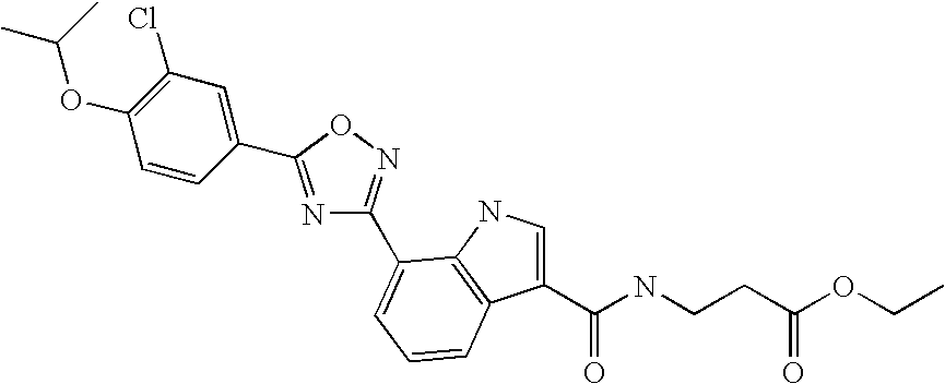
C1(C2=NC(C3=CC=CC4=C3NC=C4C(=O)NCCC(OCC)=O)=NO2)=CC(Cl)=C(OC(C)C)C=C1
